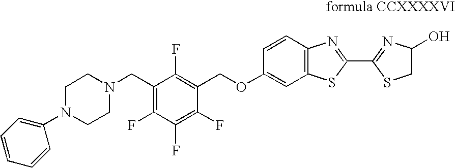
C1(CN2CCN(C3=CC=CC=C3)CC2)=C(F)C(F)=C(F)C(COC2=CC3=C(C=C2)N=C(C2=NC(O)CS2)S3)=C1F
